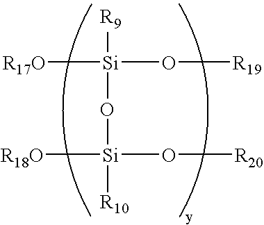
[R17O][Si]([R9])(O[Si]([R10])([R18O])O[R20])O[R19]
